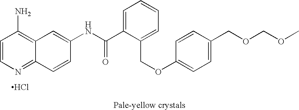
C1=CN=C2C(=C1N)C=C(NC(C1=CC=CC=C1COC1=CC=C(COCOC)C=C1)=O)C=C2.Cl
